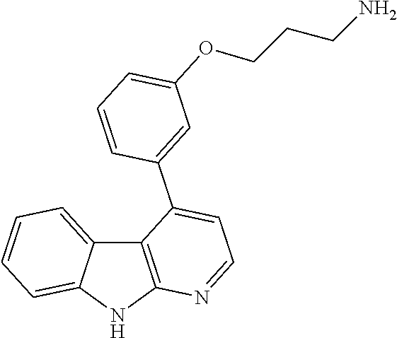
C12=C(NC3=CC=CC=C13)N=CC=C2C1=CC(OCCCN)=CC=C1
